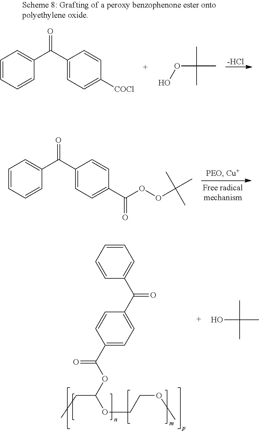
C1=CC=CC(C(C2=CC=C(C(OOC(C)(C)C)=O)C=C2)=O)=C1.C1=CC=CC=C1C(C1=CC=C(C(OC(OCCOC)CC)=O)C=C1)=O.OC(C)(C)C.C1=CC=CC(C(C2=CC=C([COCl])C=C2)=O)=C1.O(O)C(C)(C)C.[-HCl]
